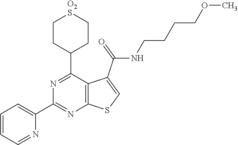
C1=CC=NC(C2=NC3=C(C(C4CC[O2S]CC4)=N2)C(C(NCCCCOC)=O)=CS3)=C1
